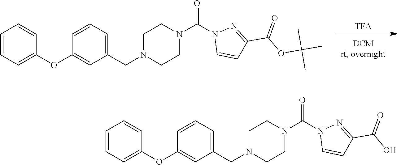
[TFA].C1(OC2=CC(CN3CCN(C(N4C=CC(C(OC(C)(C)C)=O)=N4)=O)CC3)=CC=C2)=CC=CC=C1.C1(OC2=CC(CN3CCN(C(N4C=CC(C(O)=O)=N4)=O)CC3)=CC=C2)=CC=CC=C1
